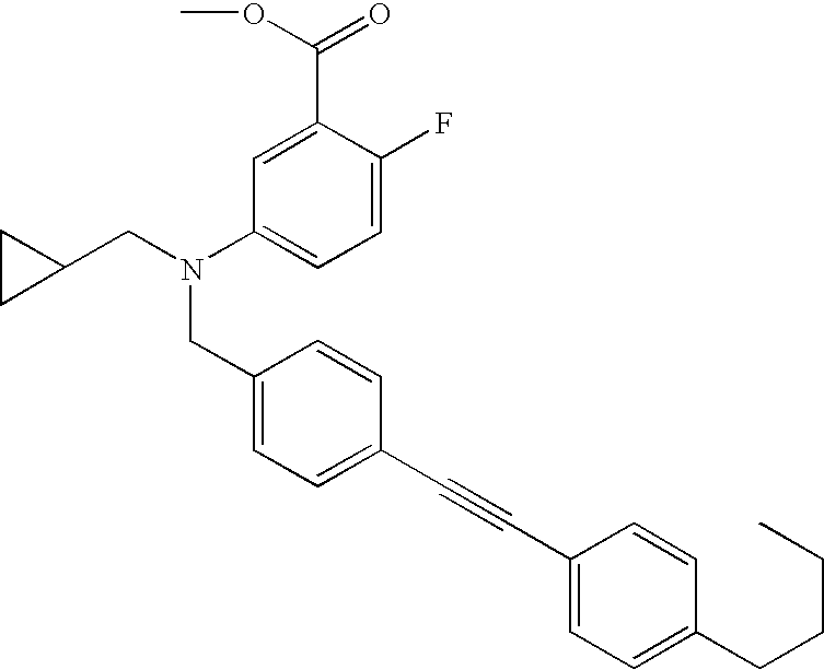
C1=C(F)C(C(OC)=O)=CC(N(CC2CC2)CC2=CC=C(C#CC3=CC=C(CCCC)C=C3)C=C2)=C1
